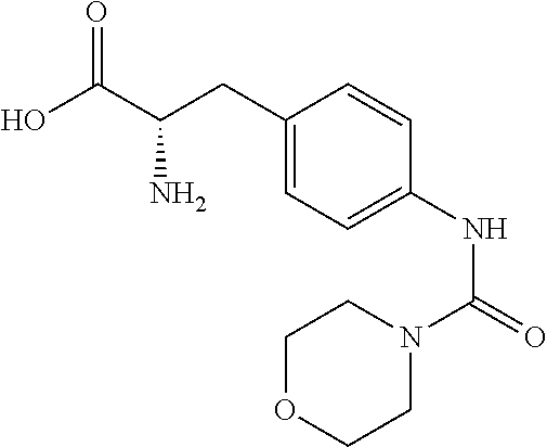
C1COCCN1C(NC1=CC=C(CC(C(O)=O)N)C=C1)=O
